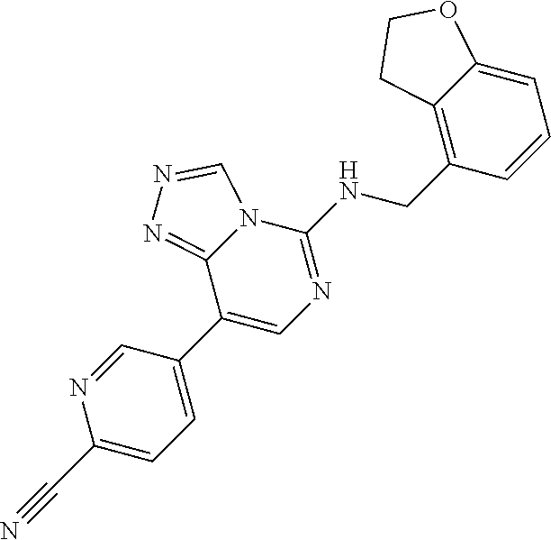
C1(C2=CN=C(NCC3=C4C(=CC=C3)OCC4)N3C2=NN=C3)=CC=C(C#N)N=C1
